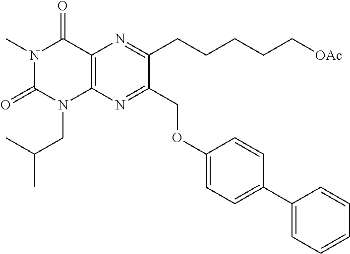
C1(OCC2=NC3=C(N=C2CCCCC[OAc])C(=O)N(C)C(=O)N3CC(C)C)=CC=C(C2=CC=CC=C2)C=C1
